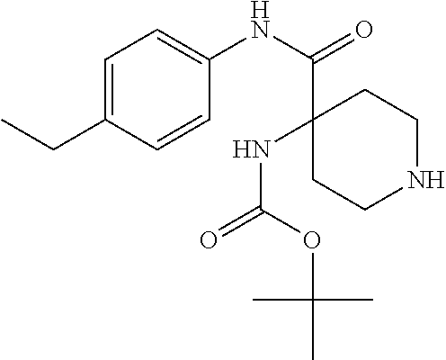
C1(C(=O)NC2=CC=C(CC)C=C2)(NC(=O)OC(C)(C)C)CCNCC1
